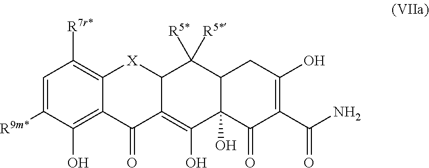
C1=C([R9m*])C(O)=C2C(=C1[R7r*])[X]C1C(=C(O)C3(O)C(C1([R5*])[R5*])CC(O)=C(C(N)=O)C3=O)C2=O
